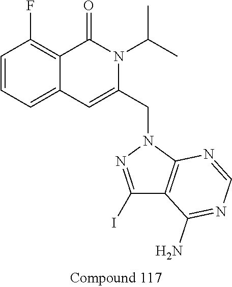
C1=CC=C2C(=C1F)C(=O)N(C(C)C)C(CN1N=C(I)C3=C1N=CN=C3N)=C2
